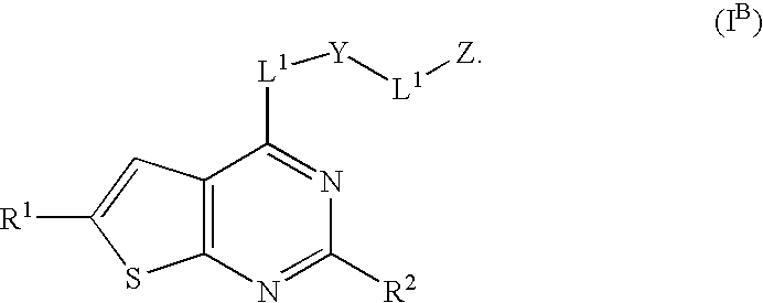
C12=C(N=C([R2])N=C1[L1][Y][L1][Z])SC([R1])=C2
